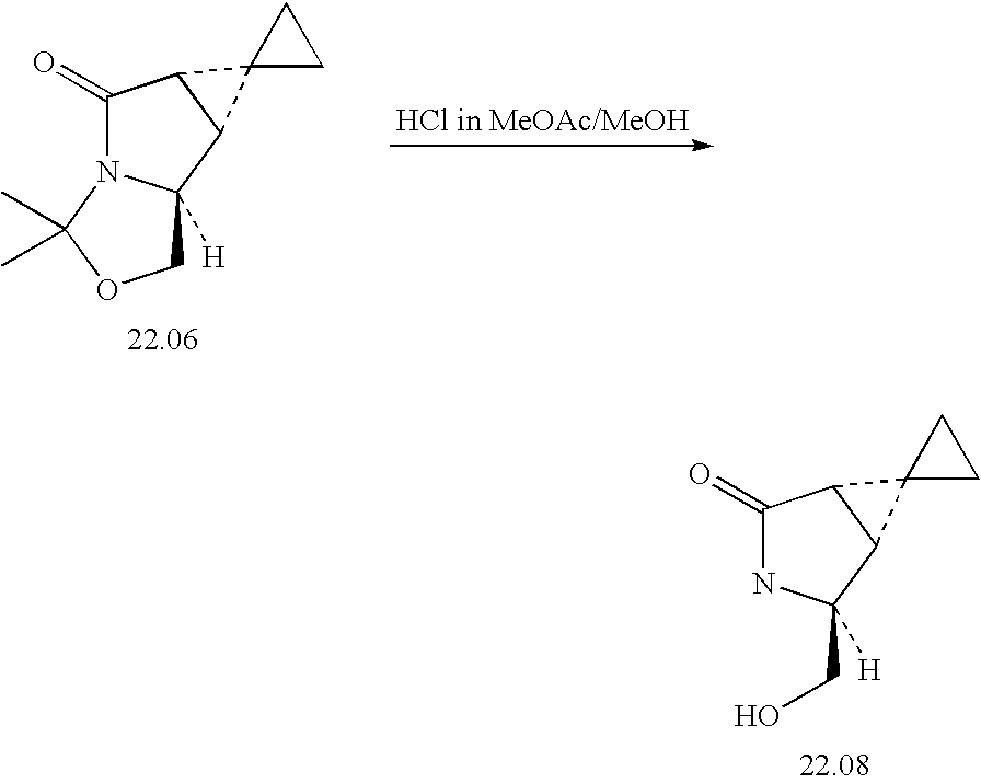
C1(=O)NC([H])(CO)C2C1C21CC1.C1C2([H])N(C(C)(C)O1)C(=O)C1C2C12CC2
